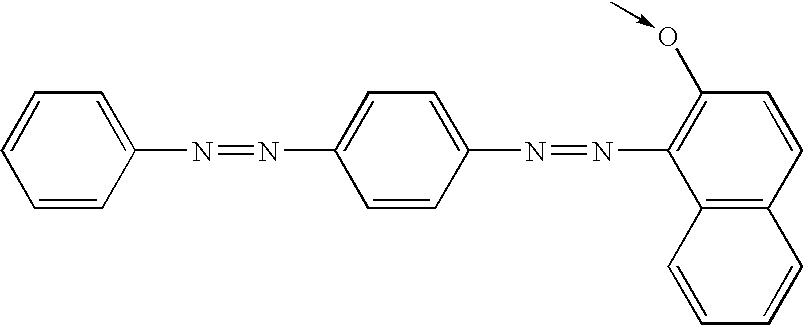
C1=CC=CC(N=NC2=CC=C(N=NC3=C(O<-C)C=CC4=C3C=CC=C4)C=C2)=C1
